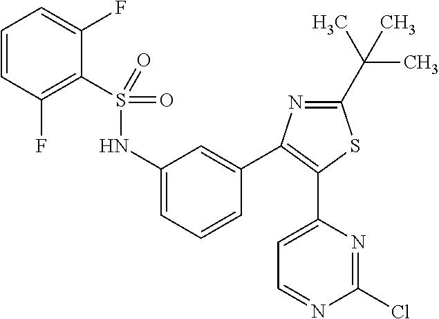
C1(S(NC2=CC=CC(C3=C(C4=CC=NC(Cl)=N4)SC(C(C)(C)C)=N3)=C2)(=O)=O)=C(F)C=CC=C1F
